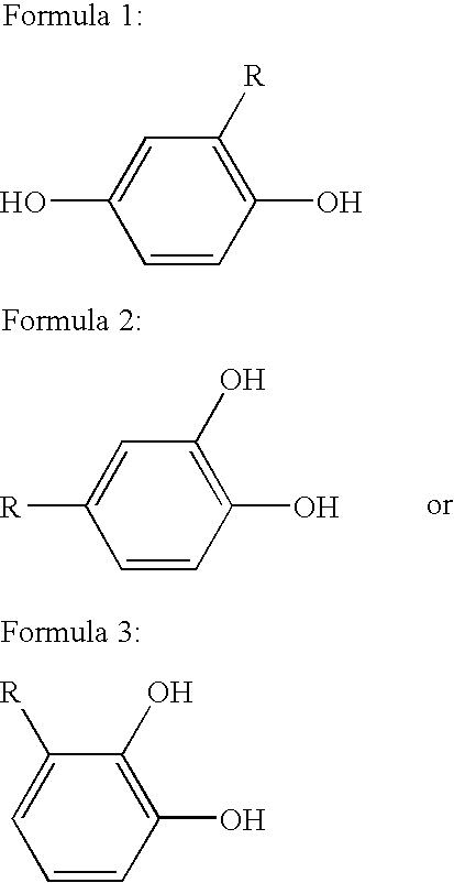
C1(O)=C([R])C=C(O)C=C1.C1(O)=C(O)C([R])=CC=C1.C1(O)=C(O)C=C([R])C=C1
